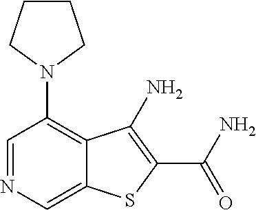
C1=NC=C2C(=C1N1CCCC1)C(N)=C(C(N)=O)S2
